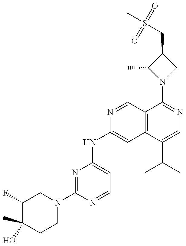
C1(F)C(C)(O)CCN(C2=NC(NC3=CC4=C(C=N3)C(N3CC(CS(C)(=O)=O)C3C)=NC=C4C(C)C)=CC=N2)C1
